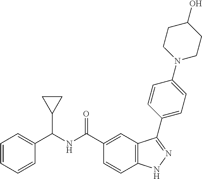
C(NC(C1=CC2=C(C=C1)NN=C2C1=CC=C(N2CCC(O)CC2)C=C1)=O)(C1CC1)C1=CC=CC=C1
